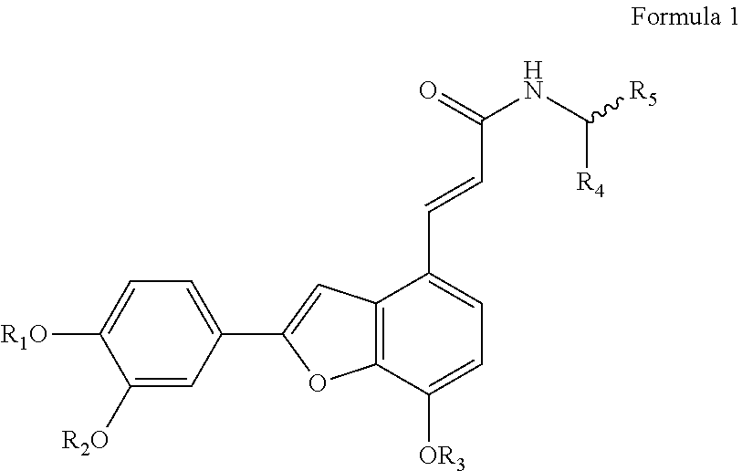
C1([R2O])=CC(C2=CC3=C(O2)C([OR3])=CC=C3C=CC(NC([R4])[R5])=O)=CC=C1[R1O]
